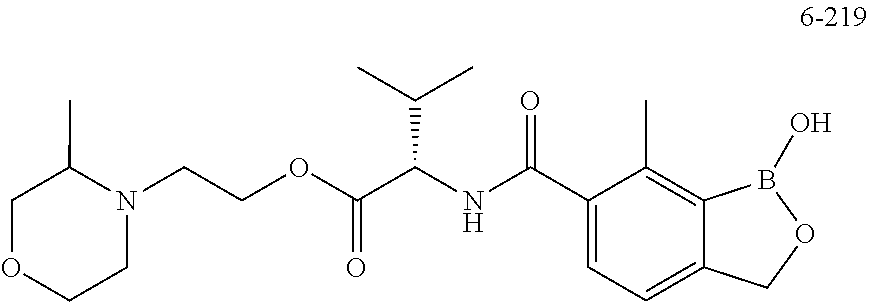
C(N1C(C)COCC1)COC(=O)C(NC(C1=CC=C2C(=C1C)B(O)OC2)=O)C(C)C
